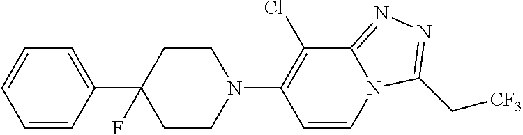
C1=CC(C2(F)CCN(C3=C(Cl)C4=NN=C(C[CF3])N4C=C3)CC2)=CC=C1
